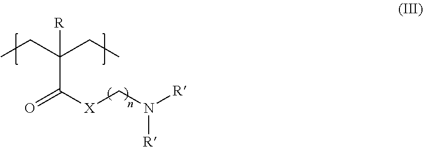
O=C([X]CN([R])[R])C(CC)(CC)[R]
